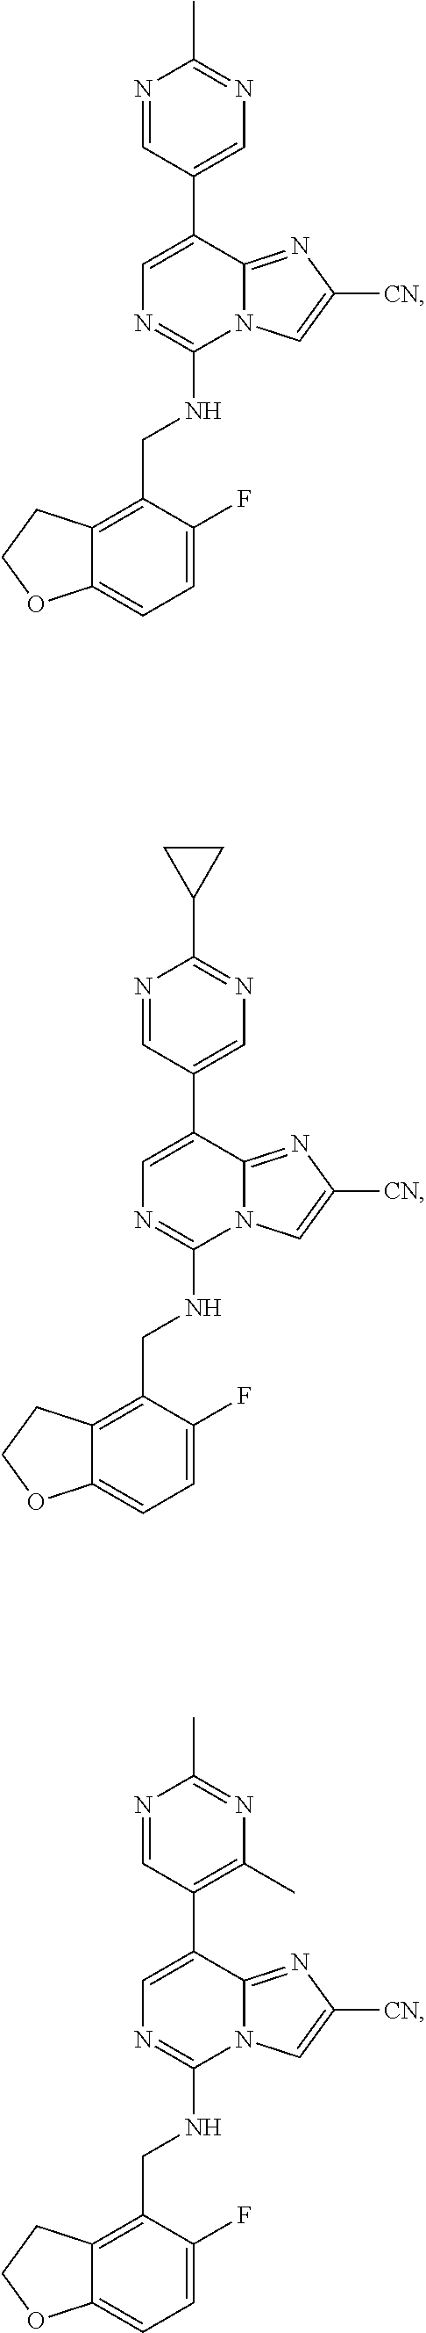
C1=C(F)C(CNC2=NC=C(C3=CN=C(C)N=C3)C3=NC([CN])=CN23)=C2C(=C1)OCC2.C1=C(F)C(CNC2=NC=C(C3=CN=C(C4CC4)N=C3)C3=NC([CN])=CN23)=C2C(=C1)OCC2.C1=C(F)C(CNC2=NC=C(C3=C(C)N=C(C)N=C3)C3=NC([CN])=CN23)=C2C(=C1)OCC2
